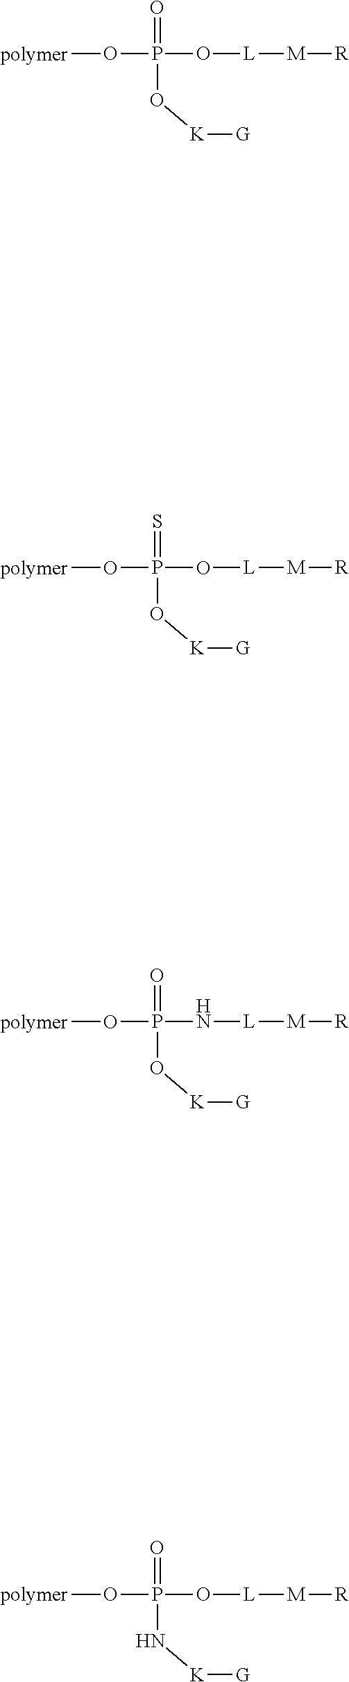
[polymer]OP(=O)(O[K][G])O[L][M][R].[polymer]OP(=S)(O[K][G])O[L][M][R].[polymer]OP(=O)(O[K][G])N[L][M][R].[polymer]OP(=O)(N[K][G])O[L][M][R]
